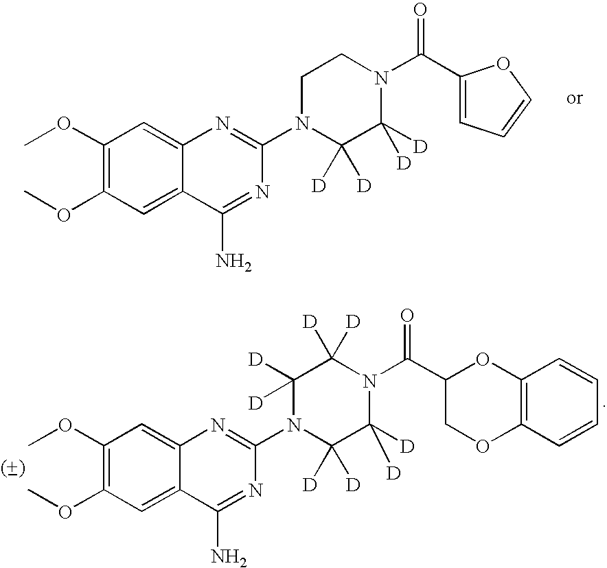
C1(OC)=C(OC)C=C2C(=C1)N=C(N1C([D])([D])C([D])([D])N(C(C3=CC=CO3)=O)CC1)N=C2N.C1(OC)=C(OC)C=C2C(=C1)N=C(N1C([D])([D])C([D])([D])N(C(C3COC4=C(O3)C=CC=C4)=O)C([D])([D])C1([D])[D])N=C2N
